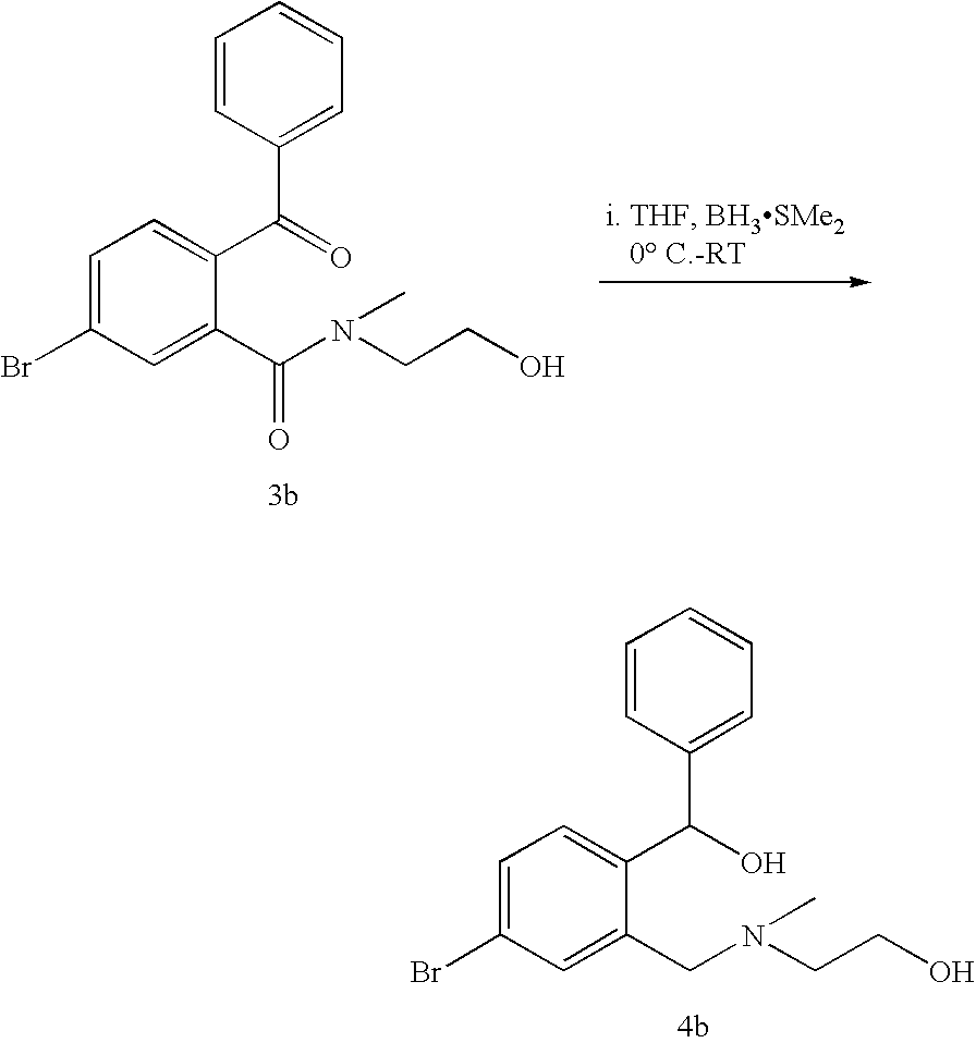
C1=C(Br)C=C(C(N(CCO)C)=O)C(C(=O)C2=CC=CC=C2)=C1.C1=C(Br)C=C(CN(CCO)C)C(C(O)C2=CC=CC=C2)=C1
